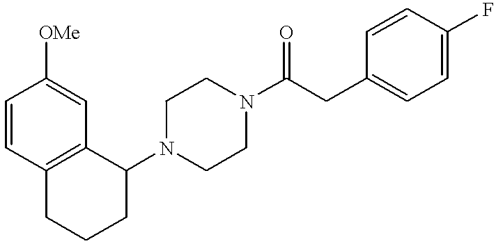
C1=CC2=C(C=C1[OMe])C(N1CCN(C(CC3=CC=C(F)C=C3)=O)CC1)CCC2
